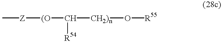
C[Z][(O]C([CH2)n]O[R55])[R54]
